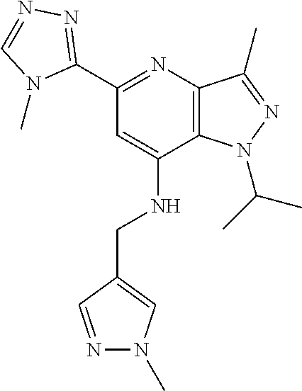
C12=C(C(C)=NN1C(C)C)N=C(C1=NN=CN1C)C=C2NCC1=CN(C)N=C1
